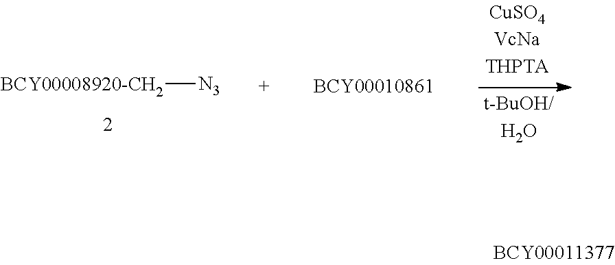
[BCY00008920-CH2][N3]
